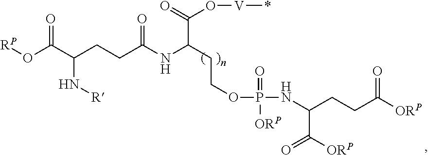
O(C(C(CCC(NC(CCOP(NC(C(=O)[ORP])CCC([ORP])=O)(=O)[ORP])C(=O)O[V]*)=O)N[R])=O)[RP]
